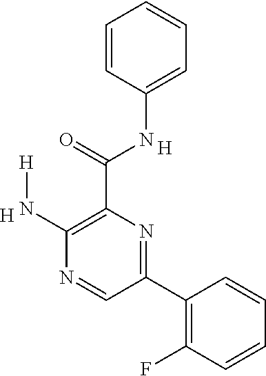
C1=C(NC(C2=C(N[H])N=CC(C3=C(F)C=CC=C3)=N2)=O)C=CC=C1.[H].[H]
